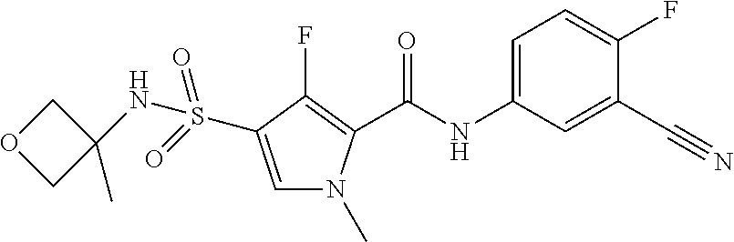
C1=C(NC(C2=C(F)C(S(NC3(C)COC3)(=O)=O)=CN2C)=O)C=C(C#N)C(F)=C1
